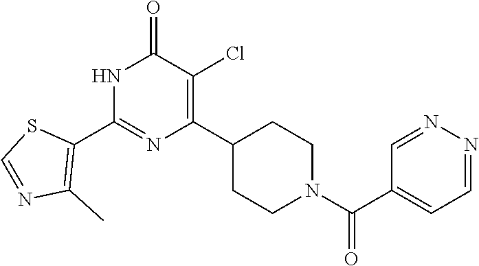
N1C(C2=C(C)N=CS2)=NC(C2CCN(C(C3=CC=NN=C3)=O)CC2)=C(Cl)C1=O
